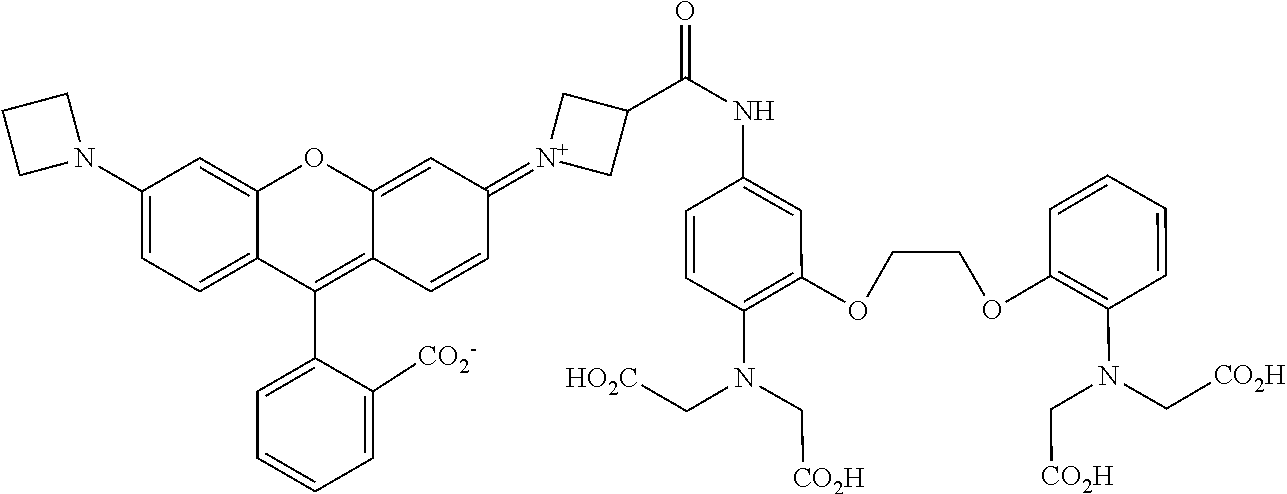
C1(N2CCC2)=CC=C2C(=C1)OC1=CC(=[N+]3CC(C(NC4=CC(OCCOC5=C(N(C[CO2H])C[CO2H])C=CC=C5)=C(N(C[HO2C])C[CO2H])C=C4)=O)C3)C=CC1=C2C1=CC=CC=C1[CO2-]
